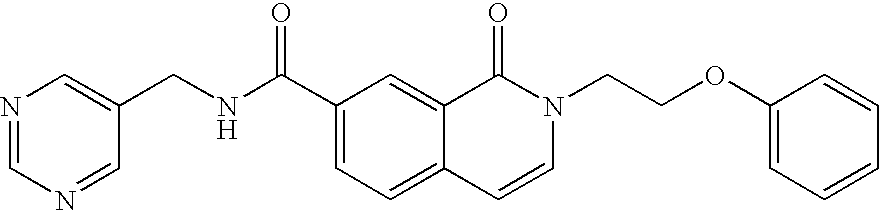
N1=CN=CC(CNC(C2=CC=C3C(=C2)C(=O)N(CCOC2=CC=CC=C2)C=C3)=O)=C1
